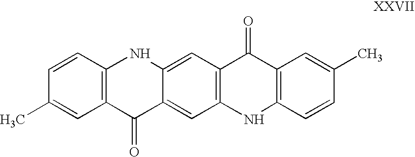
C1=CC2=C(C=C1C)C(=O)C1=CC3=C(C=C1N2)C(=O)C1=C(N3)C=CC(C)=C1
